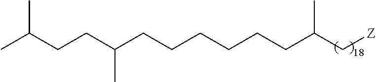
C(CCCCCCC(C[Z])C)(CCC(C)C)C
